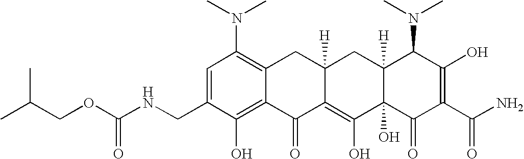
C1(CNC(OCC(C)C)=O)=CC(N(C)C)=C2C(=C1O)C(=O)C1=C(O)C3(O)C([H])(CC1([H])C2)C(N(C)C)C(O)=C(C(N)=O)C3=O
